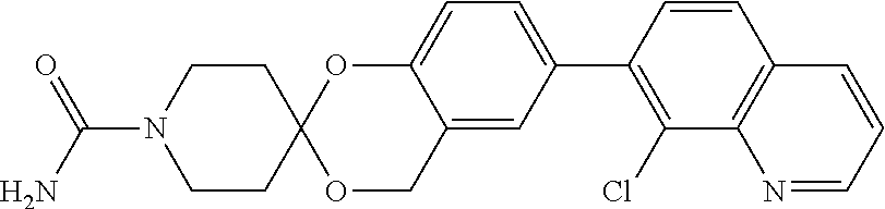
C1=CC(C2=CC=C3C(=C2)COC2(O3)CCN(C(N)=O)CC2)=C(Cl)C2=C1C=CC=N2
